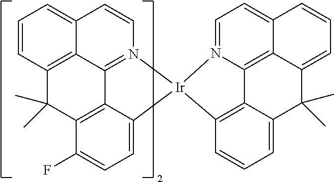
C12=C3C(C)(C)C4=C5C1=N(C=CC2=CC=C3)[Ir]1(C5=CC=C4F)N2=CC=C3C4=C2C2=C1C=CC=C2C(C)(C)C4=CC=C3
